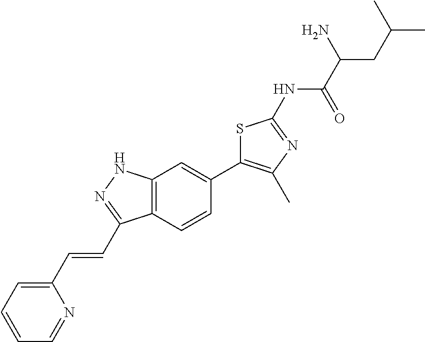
C(C(C(=O)NC1=NC(C)=C(C2=CC3=C(C=C2)C(C=CC2=CC=CC=N2)=NN3)S1)N)C(C)C
